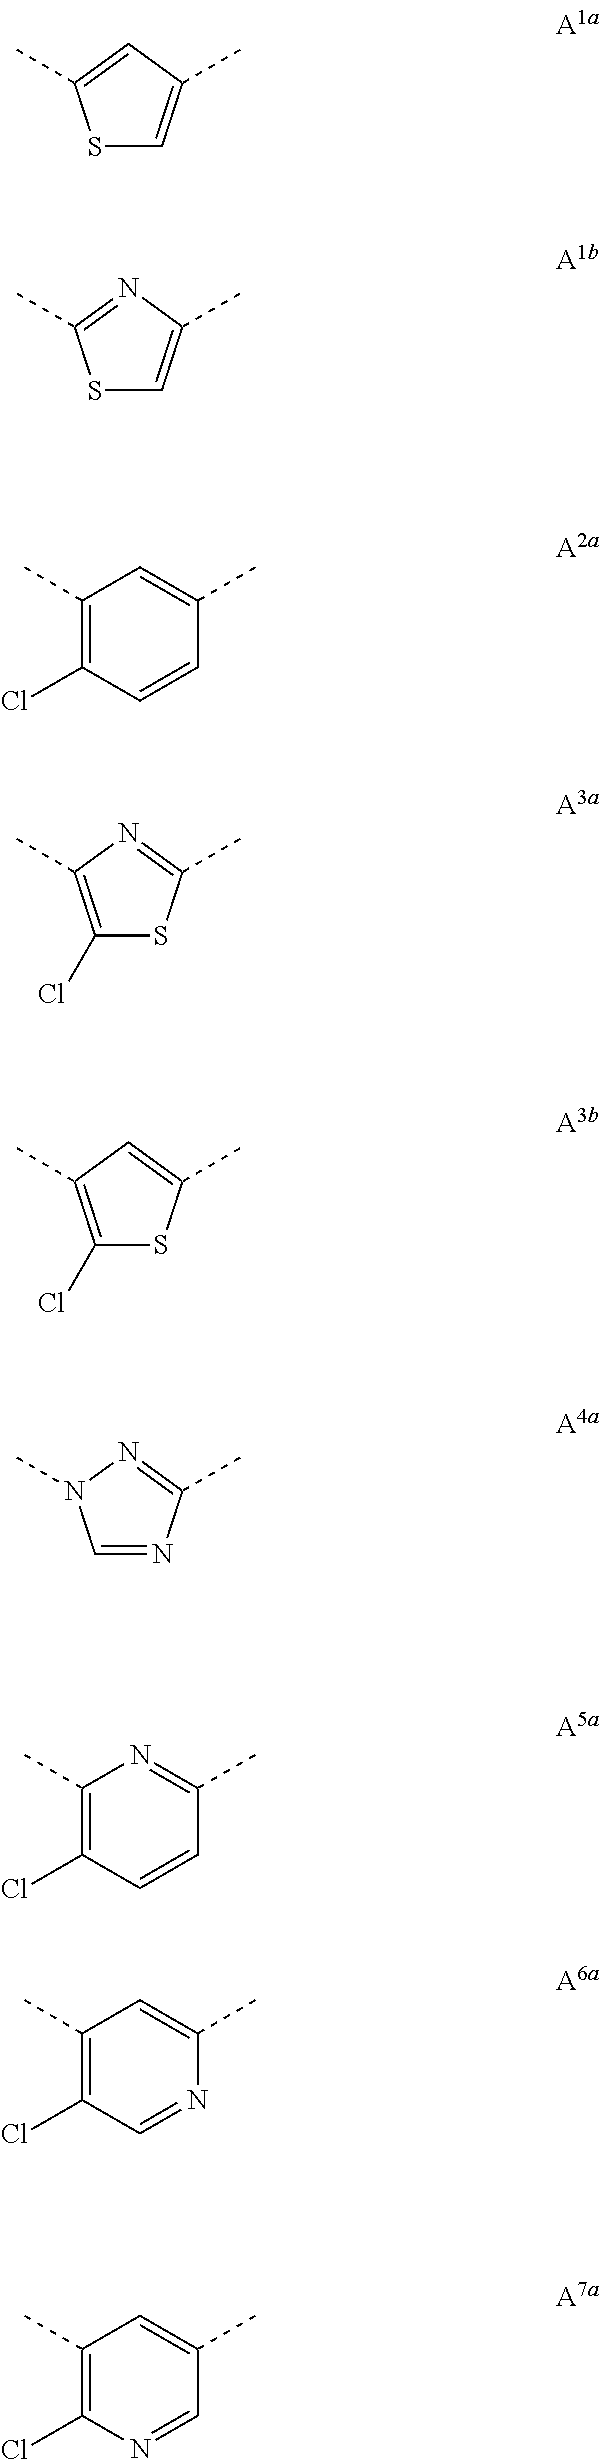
S1C=C(C)N=C1C.S1C=C(C)C=C1C.C1(C)=C(Cl)C=CC(C)=C1.C1(Cl)=C(C)N=C(C)S1.C1(Cl)=C(C)C=C(C)S1.C1=NC(C)=NN1C.C1(C)=C(Cl)C=CC(C)=N1.C1(C)=C(Cl)C=NC(C)=C1.C1(C)=C(Cl)N=CC(C)=C1
